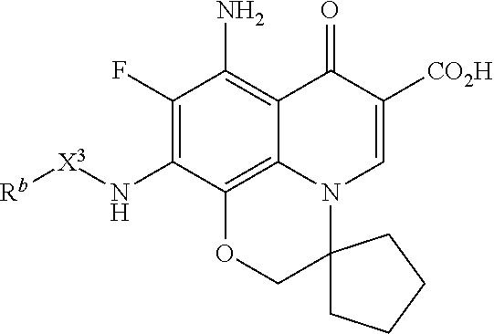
C1(F)=C(N[X3][Rb])C2=C3C(=C1N)C(=O)C([CO2H])=CN3C1(CO2)CCCC1
